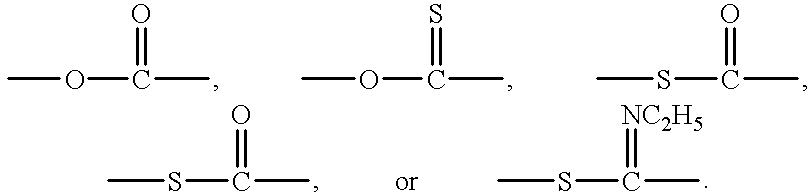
COC(C)=O.COC(C)=S.CSC(C)=O.CSC(C)=O.CSC(C)=[NC2H5]
